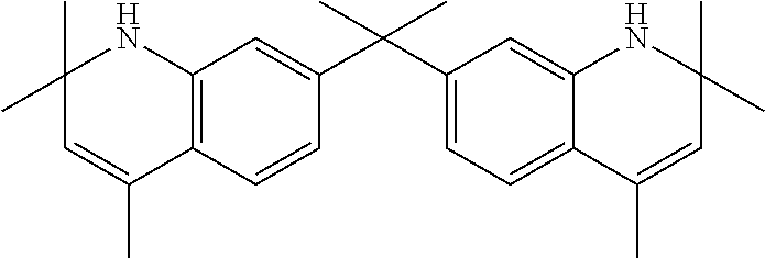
C1=CC2=C(C=C1C(C)(C)C1=CC=C3C(=C1)NC(C)(C)C=C3C)NC(C)(C)C=C2C
